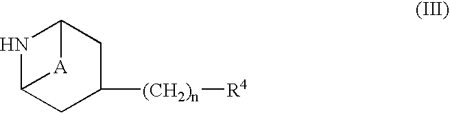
N1C2CC([(CH2)n][R4])CC1[A]2
